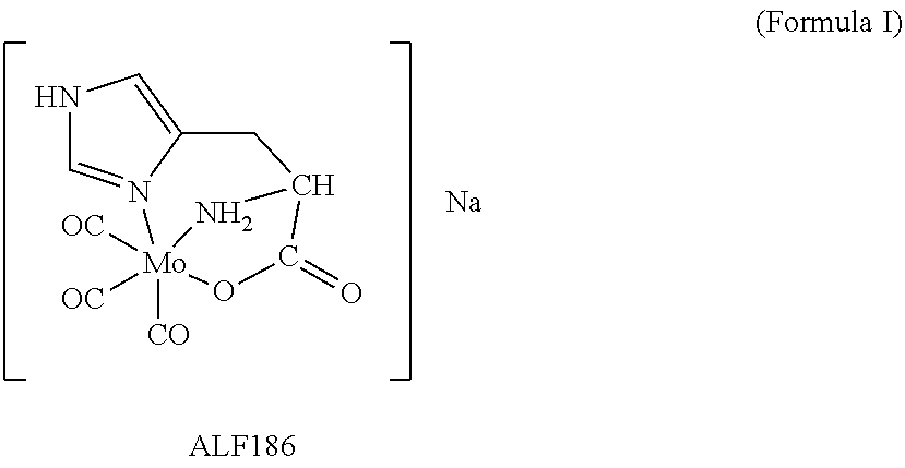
N1C=N2C(=C1)CC1C(=O)O[Mo]2([CO])([OC])([OC])N1.[Na]
